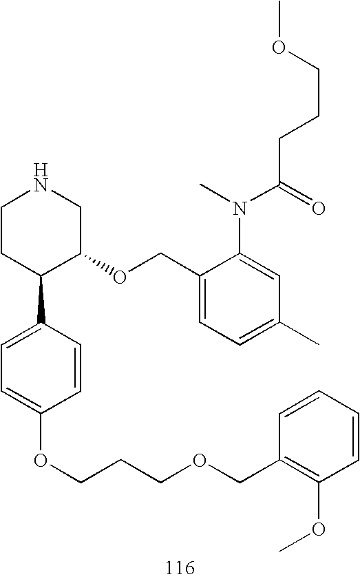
C1CC(C2=CC=C(OCCCOCC3=C(OC)C=CC=C3)C=C2)C(OCC2=CC=C(C)C=C2N(C(=O)CCCOC)C)CN1
